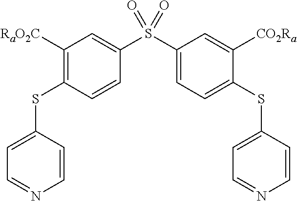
C1([RaO2C])=C(SC2=CC=NC=C2)C=CC(S(C2=CC=C(SC3=CC=NC=C3)C([CO2Ra])=C2)(=O)=O)=C1
